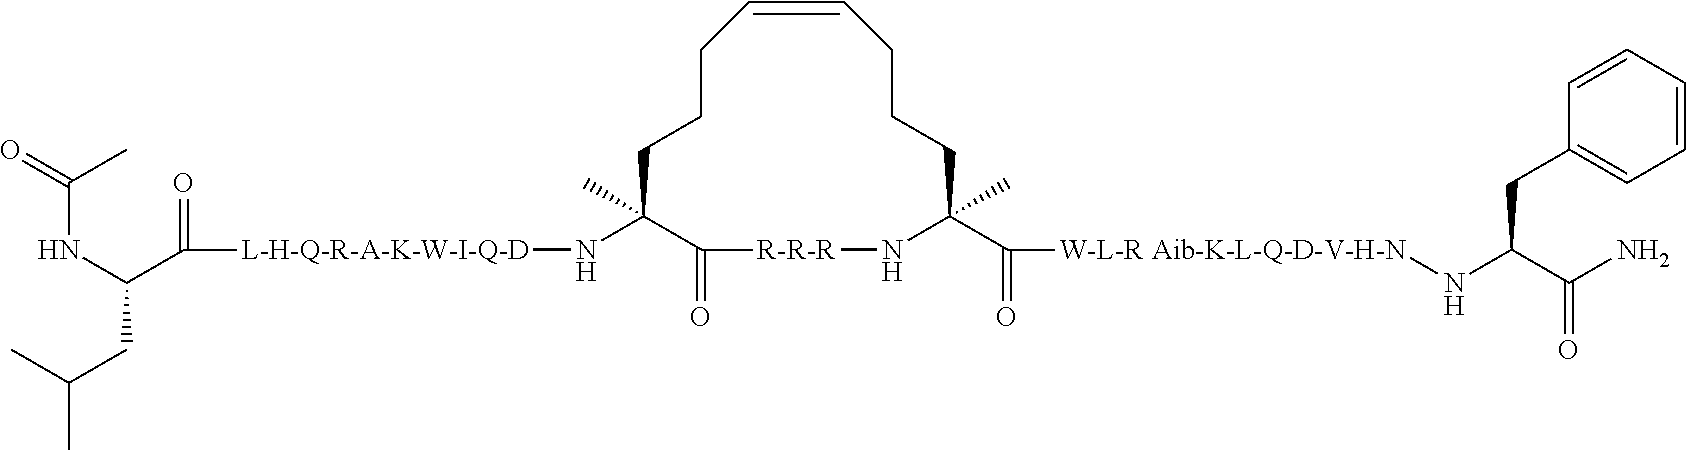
C1CCC=CCCCC(C(=O)[W-L-R Aib-K-L-Q-D-V-H-N]NC(C(=O)N)CC2=CC=CC=C2)(C)N[R-R-R]C(=O)C1(C)N[L-H-Q-R-A-K-W-I-Q-D]C(C(NC(=O)C)CC(C)C)=O
